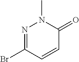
N1=C(Br)C=CC(=O)N1C
